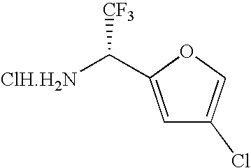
[ClH.H2N]C(C1=CC(Cl)=CO1)[CF3]
